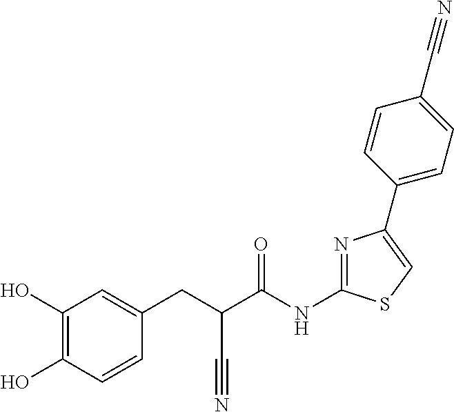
C1(O)=C(O)C=CC(CC(C(NC2=NC(C3=CC=C(C#N)C=C3)=CS2)=O)C#N)=C1
